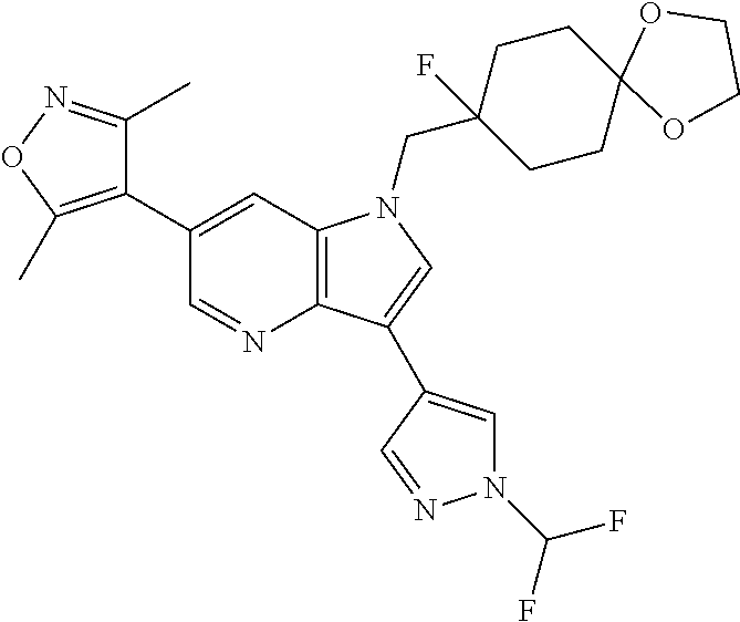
C1(C2=C(C)ON=C2C)=CC2=C(N=C1)C(C1=CN(C(F)F)N=C1)=CN2CC1(F)CCC2(CC1)OCCO2
